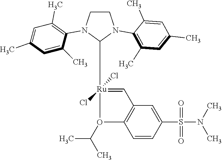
C1CN(C2=C(C)C=C(C)C=C2C)C([Ru]2(Cl)(Cl)=CC3=C(O2C(C)C)C=CC(S(=O)(=O)N(C)C)=C3)N1C1=C(C)C=C(C)C=C1C
